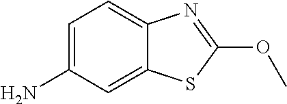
C1=C(N)C=C2C(=C1)N=C(OC)S2
